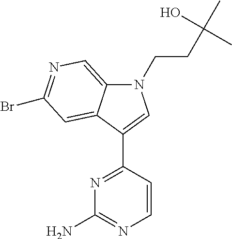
N1=C(C2=CN(CCC(C)(O)C)C3=CN=C(Br)C=C32)C=CN=C1N
